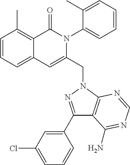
C1=CC=C2C(=C1C)C(=O)N(C1=CC=CC=C1C)C(CN1C3=C(C(C4=CC(Cl)=CC=C4)=N1)C(N)=NC=N3)=C2
